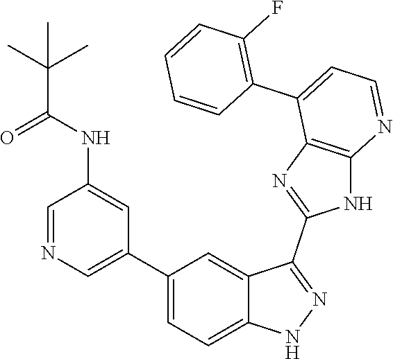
C1=NC=C(C2=CC=C3C(=C2)C(C2=NC4=C(N2)N=CC=C4C2=C(F)C=CC=C2)=NN3)C=C1NC(C(C)(C)C)=O
